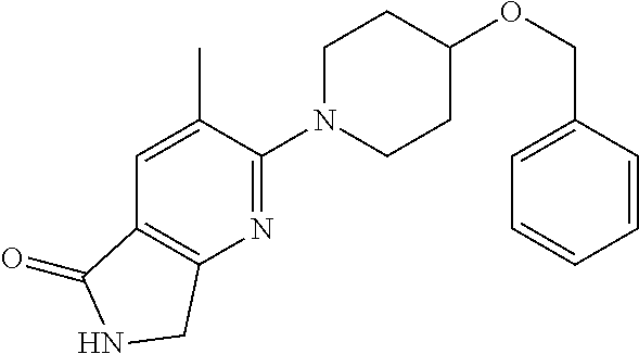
C1N(C2=NC3=C(C=C2C)C(=O)NC3)CCC(OCC2=CC=CC=C2)C1
